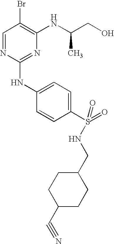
C1=NC(NC2=CC=C(S(=O)(=O)NCC3CCC(C#N)CC3)C=C2)=NC(NC(CO)C)=C1Br
